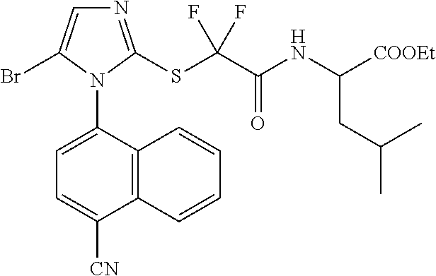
C12=C(C(N3C(Br)=CN=C3SC(C(NC([COOEt])CC(C)C)=O)(F)F)=CC=C1[CN])C=CC=C2
